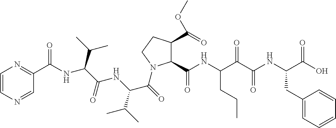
C1(C(NC(C(C(NC(C(O)=O)CC2=CC=CC=C2)=O)=O)CCC)=O)C(C(=O)OC)CCN1C(C(C(C)C)NC(=O)C(NC(=O)C1=NC=CN=C1)C(C)C)=O
